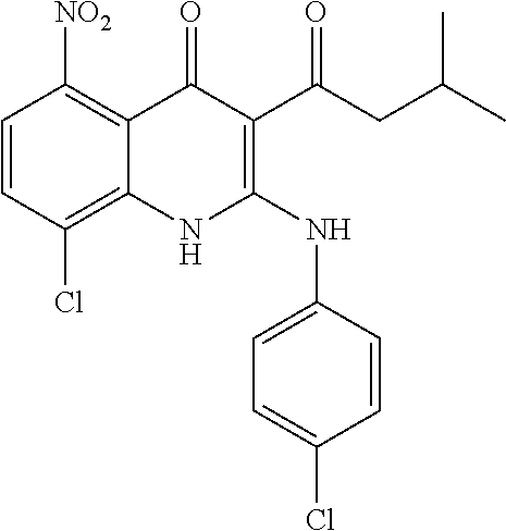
C1=CC(Cl)=C2C(=C1[NO2])C(=O)C(C(CC(C)C)=O)=C(NC1=CC=C(Cl)C=C1)N2
